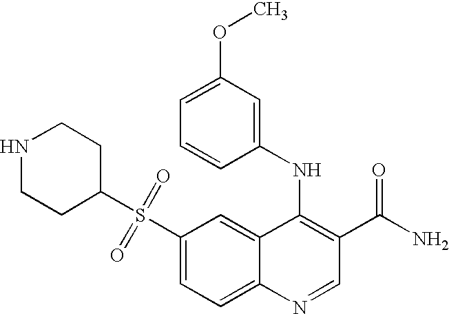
C1(S(C2CCNCC2)(=O)=O)=CC=C2C(=C1)C(NC1=CC(OC)=CC=C1)=C(C(N)=O)C=N2
